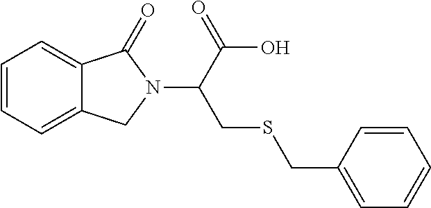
C1=CC=C2C(=C1)C(=O)N(C(CSCC1=CC=CC=C1)C(O)=O)C2
